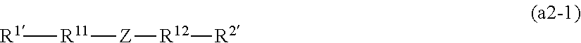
[R11]([Z][R12][R2])[R1]
